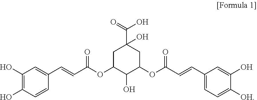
C1C(OC(C=CC2=CC(O)=C(O)C=C2)=O)C(O)C(OC(C=CC2=CC=C([OH])C(O)=C2)=O)CC1(C(=O)O)O
